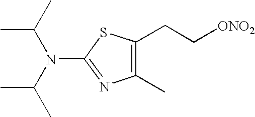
N(C1=NC(C)=C(CC[ONO2])S1)(C(C)C)C(C)C
